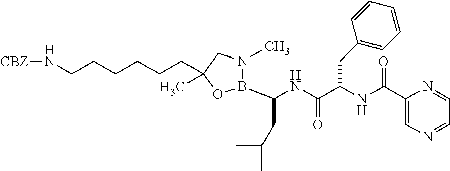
N(CCCCCCC1(C)CN(C)B(C(NC(C(NC(C2=CN=CC=N2)=O)CC2=CC=CC=C2)=O)CC(C)C)O1)[CBZ]
